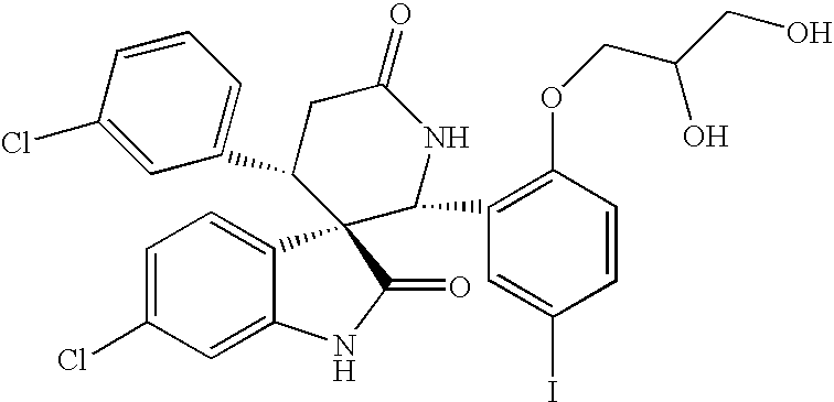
C1(C2CC(=O)NC(C3=C(OCC(O)CO)C=CC(I)=C3)C23C2=CC=C(Cl)C=C2NC3=O)=CC=CC(Cl)=C1
